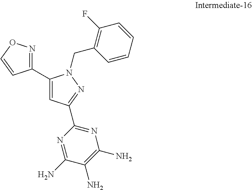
C1(C2=CC(C3=NC(N)=C(N)C(N)=N3)=NN2CC2=C(F)C=CC=C2)=NOC=C1
